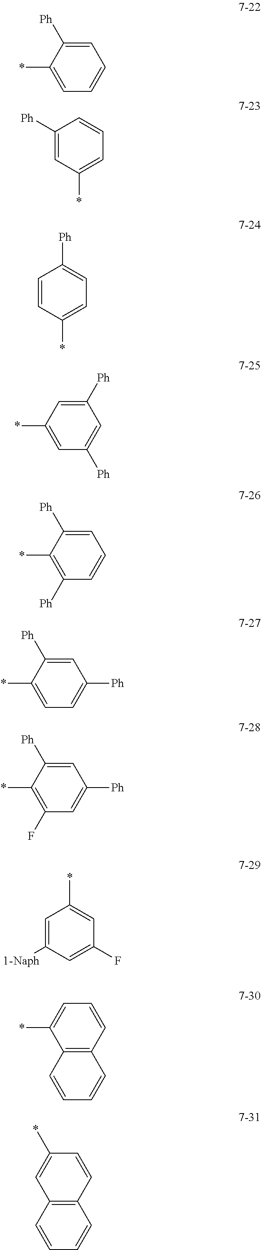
C1=C([Ph])C(*)=CC=C1.C1([Ph])=CC(*)=CC=C1.C1=CC(*)=CC=C1[Ph].C1([Ph])=CC(*)=CC([Ph])=C1.C1=C([Ph])C(*)=C([Ph])C=C1.C1=C([Ph])C(*)=CC=C1[Ph].C1=C([Ph])C(*)=C(F)C=C1[Ph].C1=C([1-Naph])C=C(F)C=C1*.C12=C(C=CC=C1*)C=CC=C2.C12=C(C=CC(*)=C1)C=CC=C2
